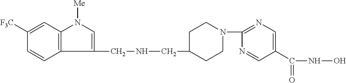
C12=C(C=C([F3C])C=C1)N([Me])C=C2CNCC1CCN(C2=NC=C(C(=O)NO)C=N2)CC1
